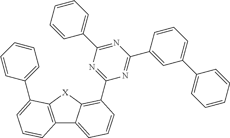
C12=C([X]C3=C(C4=NC(C5=CC=CC=C5)=NC(C5=CC(C6=CC=CC=C6)=CC=C5)=N4)C=CC=C13)C(C1=CC=CC=C1)=CC=C2
